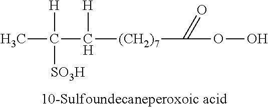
CC(C([(CH2)7]C(OO)=O)[H])([H])[SO3H]
